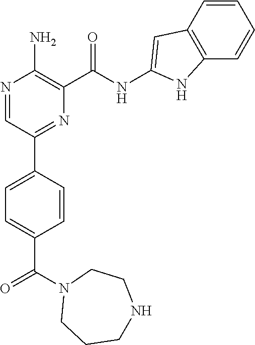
C1=CC(C2=NC(C(NC3=CC4=C(C=CC=C4)N3)=O)=C(N)N=C2)=CC=C1C(N1CCCNCC1)=O
